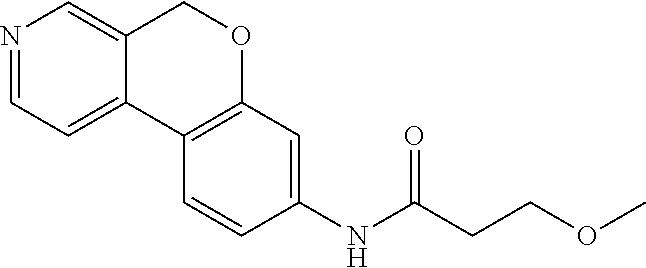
C12=CC=NC=C1COC1=C2C=CC(NC(CCOC)=O)=C1
